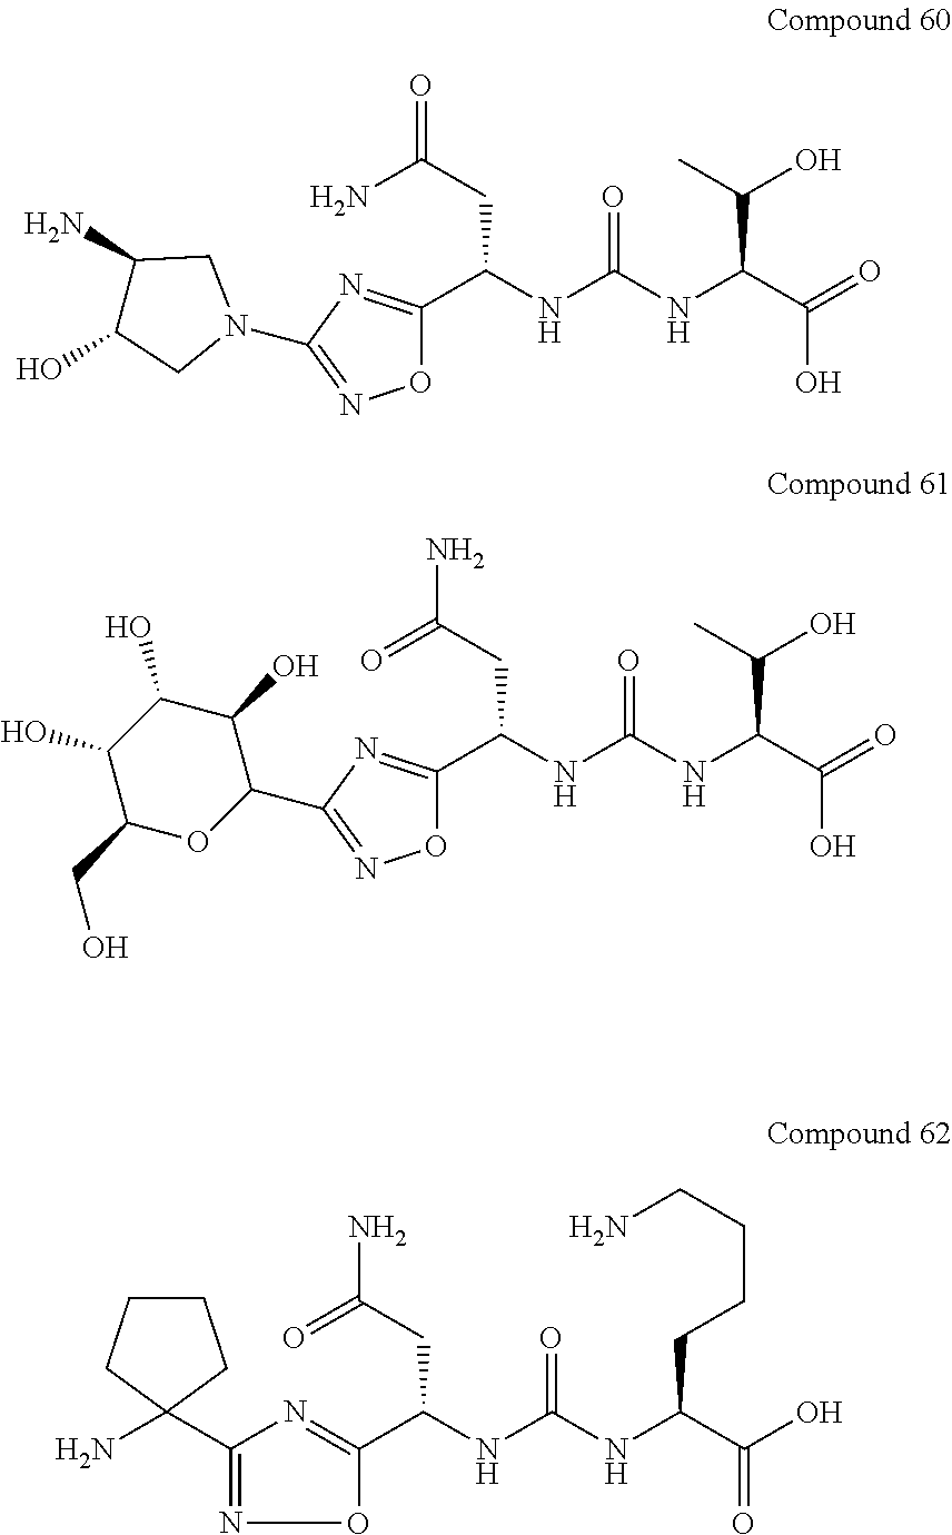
O1C(C(NC(NC(C(=O)O)C(C)O)=O)CC(=O)N)=NC(N2CC(N)C(O)C2)=N1.O1C(C(NC(NC(C(=O)O)C(C)O)=O)CC(N)=O)=NC(C2C(O)C(O)C(O)C(CO)O2)=N1.C1(C(NC(NC(C(O)=O)CCCCN)=O)CC(N)=O)=NC(C2(N)CCCC2)=NO1
